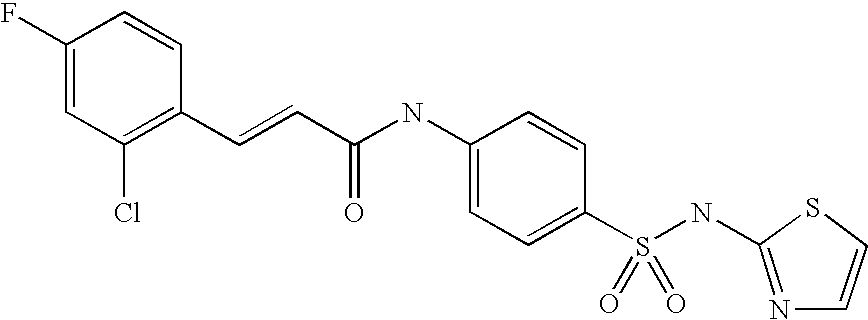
C1(F)=CC(Cl)=C(C=CC(NC2=CC=C(S(NC3=NC=CS3)(=O)=O)C=C2)=O)C=C1
